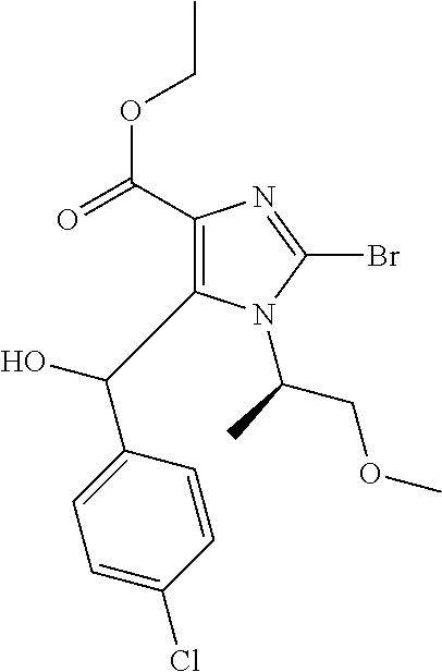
C1(C(OCC)=O)=C(C(C2=CC=C(Cl)C=C2)O)N(C(COC)C)C(Br)=N1
